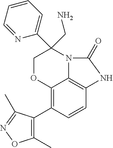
C12=C(C3=C(C)ON=C3C)C=CC3=C1N(C(C1=CC=CC=N1)(CN)CO2)C(=O)N3
